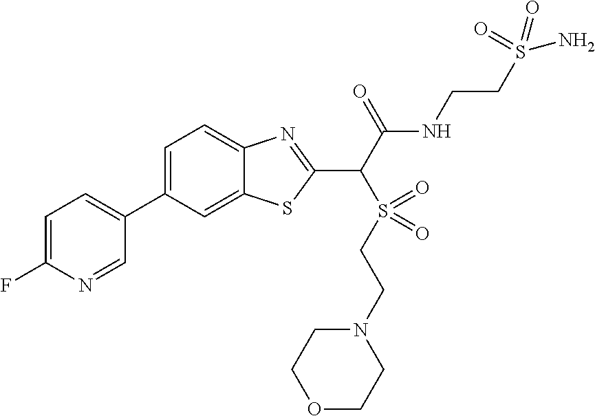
C1=C(C2=CC=C(F)N=C2)C=C2C(=C1)N=C(C(C(NCCS(N)(=O)=O)=O)S(=O)(=O)CCN1CCOCC1)S2
